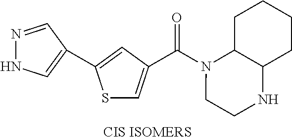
[CIS ISOMERS].S1C=C(C(N2CCNC3C2CCCC3)=O)C=C1C1=CNN=C1
